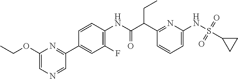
C1(C(C(NC2=C(F)C=C(C3=NC(OCC)=CN=C3)C=C2)=O)CC)=NC(NS(=O)(=O)C2CC2)=CC=C1
